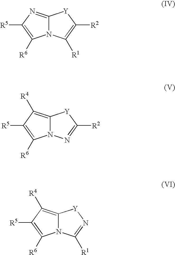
C12=NC([R5])=C([R6])N1C([R1])=C([R2])[Y]2.C12=C([R4])C([R5])=C([R6])N1N=C([R2])[Y]2.C12=C([R4])C([R5])=C([R6])N1C([R1])=N[Y]2
